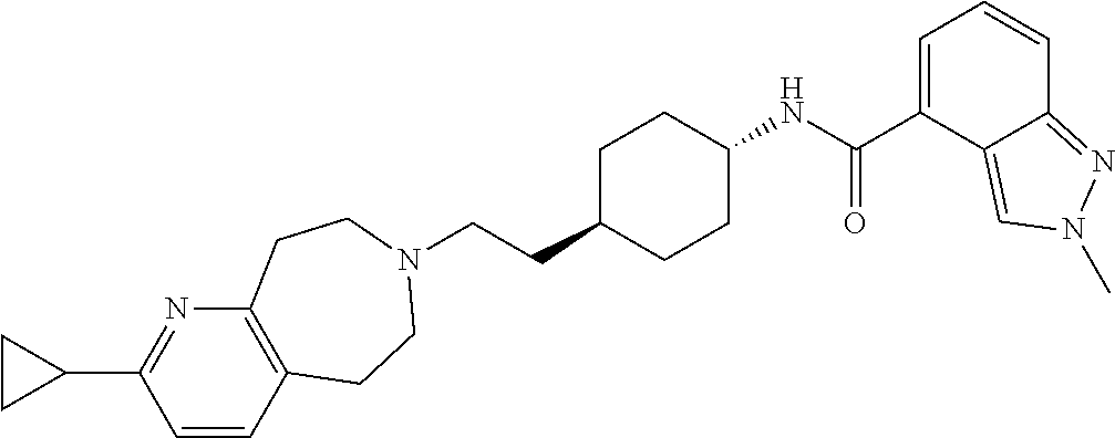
C(CC1CCC(NC(C2=CC=CC3=NN(C)C=C23)=O)CC1)N1CCC2=C(N=C(C3CC3)C=C2)CC1
